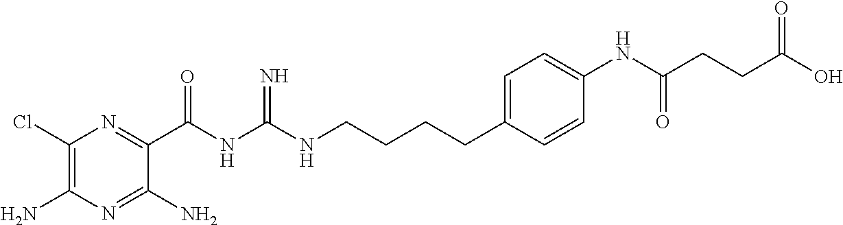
C1(Cl)=C(N)N=C(N)C(C(NC(NCCCCC2=CC=C(NC(CCC(O)=O)=O)C=C2)=N)=O)=N1
